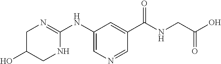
C1(NC2=NCC(O)CN2)=CN=CC(C(NCC(O)=O)=O)=C1
